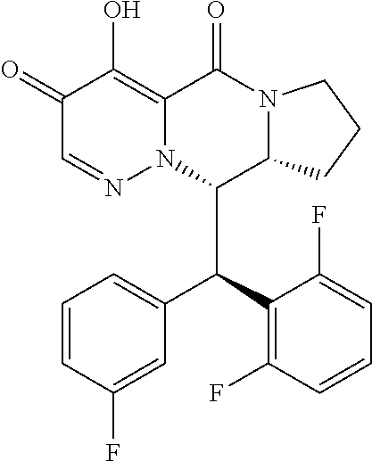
C1(=O)C=NN2C(=C1O)C(=O)N1C(C2C(C2=C(F)C=CC=C2F)C2=CC=CC(F)=C2)CCC1
